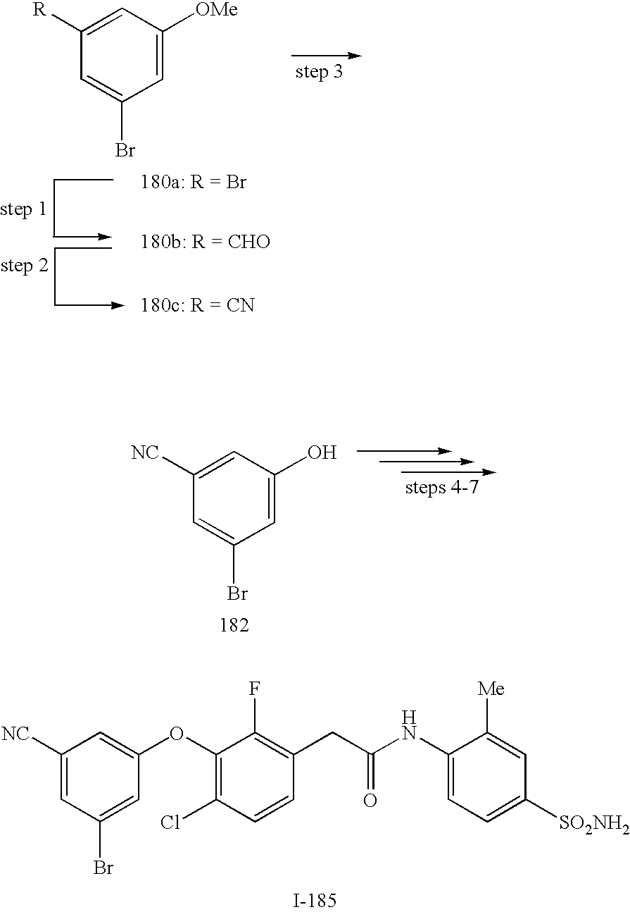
C1=C([R])C=C(Br)C=C1[OMe].C1=C([NC])C=C(Br)C=C1O.C1=C(OC2=C(Cl)C=CC(CC(NC3=CC=C([SO2NH2])C=C3[Me])=O)=C2F)C=C(Br)C=C1[NC]
